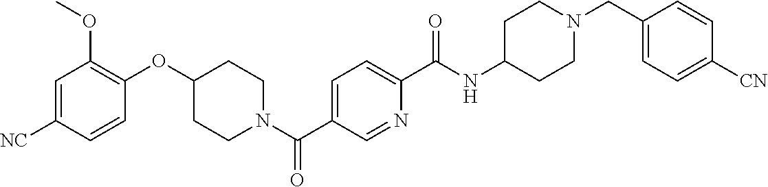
C1(CN2CCC(NC(C3=CC=C(C(N4CCC(OC5=C(OC)C=C([CN])C=C5)CC4)=O)C=N3)=O)CC2)=CC=C([CN])C=C1
